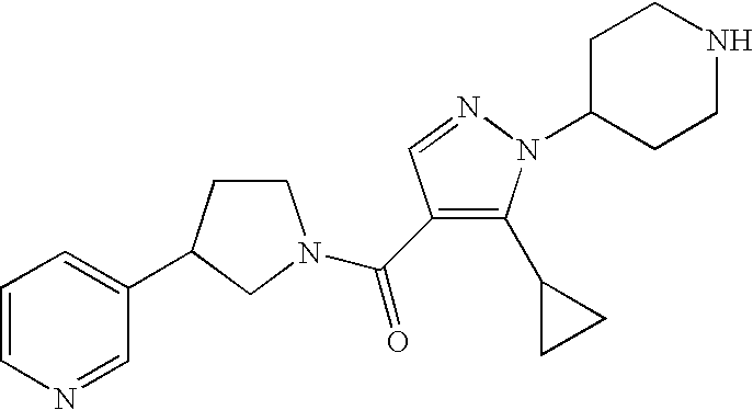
C1=CN=CC(C2CCN(C(=O)C3=C(C4CC4)N(C4CCNCC4)N=C3)C2)=C1
